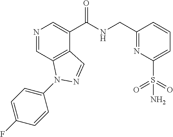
N1=CC2=C(C(C(NCC3=NC(S(=O)(=O)N)=CC=C3)=O)=C1)C=NN2C1=CC=C(F)C=C1
